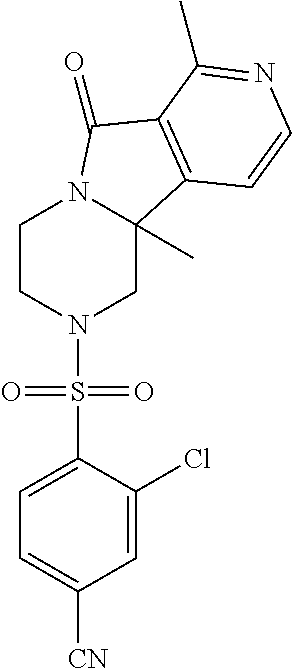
C1CN(S(C2=CC=C([CN])C=C2Cl)(=O)=O)CC2(C)N1C(=O)C1=C2C=CN=C1C
